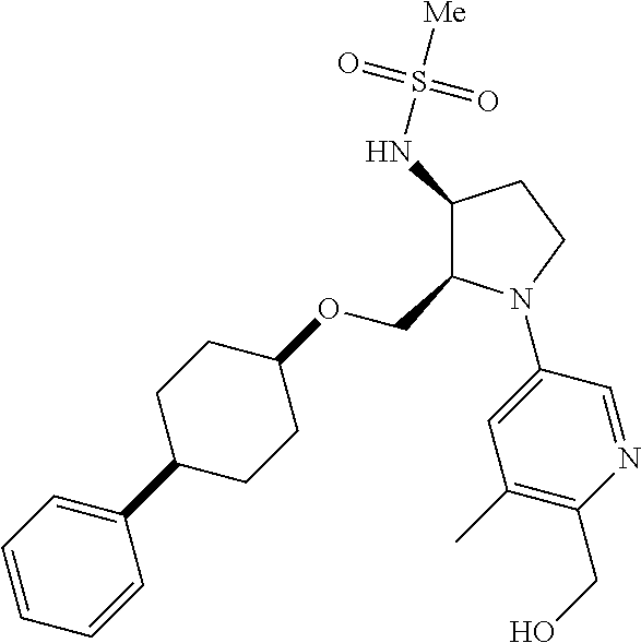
C1(NS([Me])(=O)=O)C(COC2CCC(C3=CC=CC=C3)CC2)N(C2=CC(C)=C(CO)N=C2)CC1
